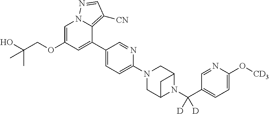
O(C1=CN2C(=C([CN])C=N2)C(C2=CC=C(N3CC4N(C(C5=CC=C(O[CD3])N=C5)([D])[D])C(C3)C4)N=C2)=C1)CC(C)(O)C
